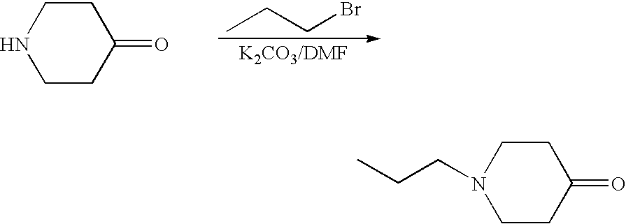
C1CNCCC1=O.CCCBr.C1CN(CCC)CCC1=O
